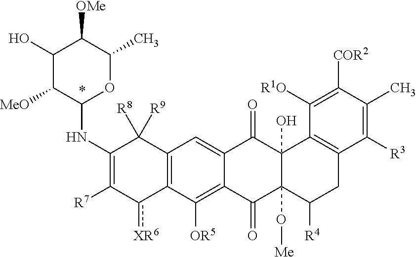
C1(NC2OC(C)C([OMe])C(O)C2[MeO])=C([R7])c([XR6])C2=C(C1([R9])[R8])C=C1C(=C2[OR5])C(=O)C2(O[Me])C(O)(C1=O)C1=C(CC2[R4])C([R3])=C(C)C([COR2])=C1[R1O]
